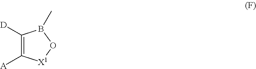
C1([D])=C([A])[X1]OB1C
